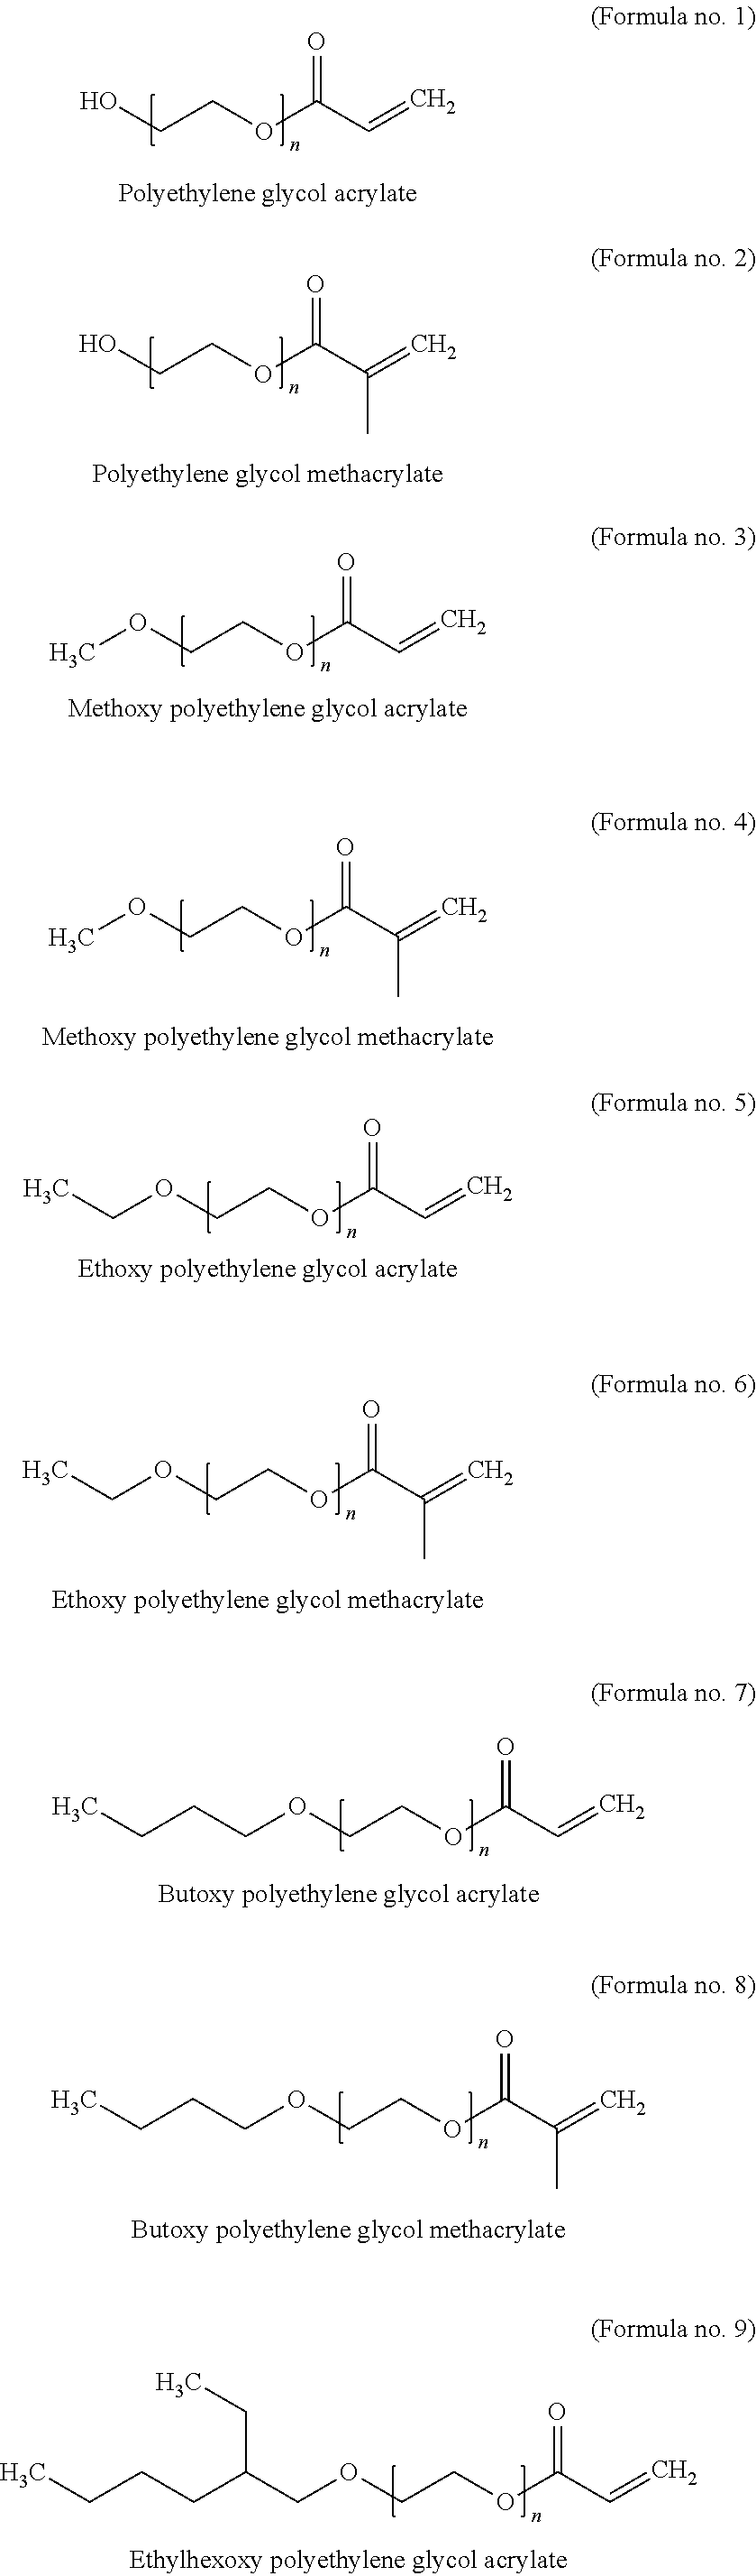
OCCOC(C=C)=O.OCCOC(C(=C)C)=O.O(CCOC(C(=C)C)=O)C.O(CCOC(C=C)=O)CC.O(CCOC(C(=C)C)=O)CC.O(CCOC(C=C)=O)CCCC.O(CCOC(C(=C)C)=O)CCCC.O(CCOC(C=C)=O)CC(CCCC)CC.O(CCOC(C=C)=O)C
